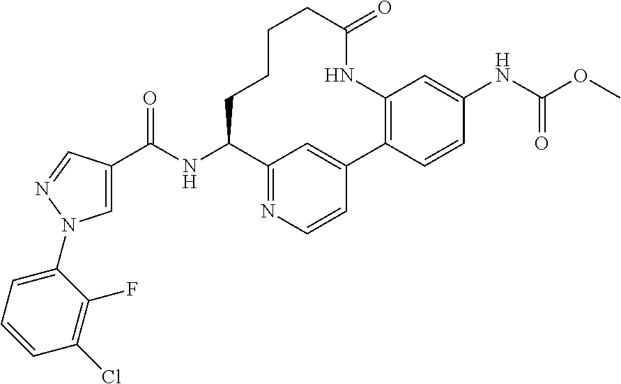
C1=C(C(NC2C3=NC=CC(=C3)C3=C(NC(=O)CCCC2)C=C(NC(OC)=O)C=C3)=O)C=NN1C1=CC=CC(Cl)=C1F
